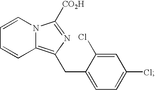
N12C(=C(CC3=CC=C(Cl)C=C3Cl)N=C1[CO2H])C=CC=C2
